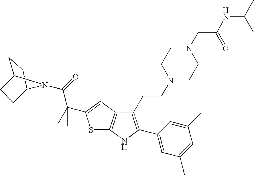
S1C2=C(C=C1C(C(=O)N1C3CCC1CC3)(C)C)C(CCN1CCN(CC(=O)NC(C)C)CC1)=C(C1=CC(C)=CC(C)=C1)N2
